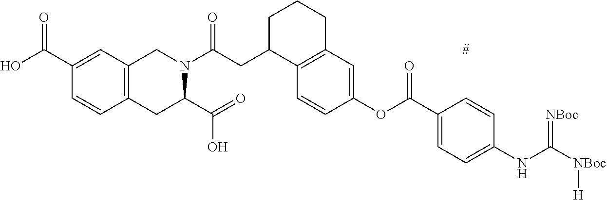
C1N(C(=O)CC2CCCC3=C2C=CC(OC(C2=CC=C(NC([NBoc][H])=[NBoc])C=C2)=O)=C3)C(C(O)=O)CC2=C1C=C(C(=O)O)C=C2
